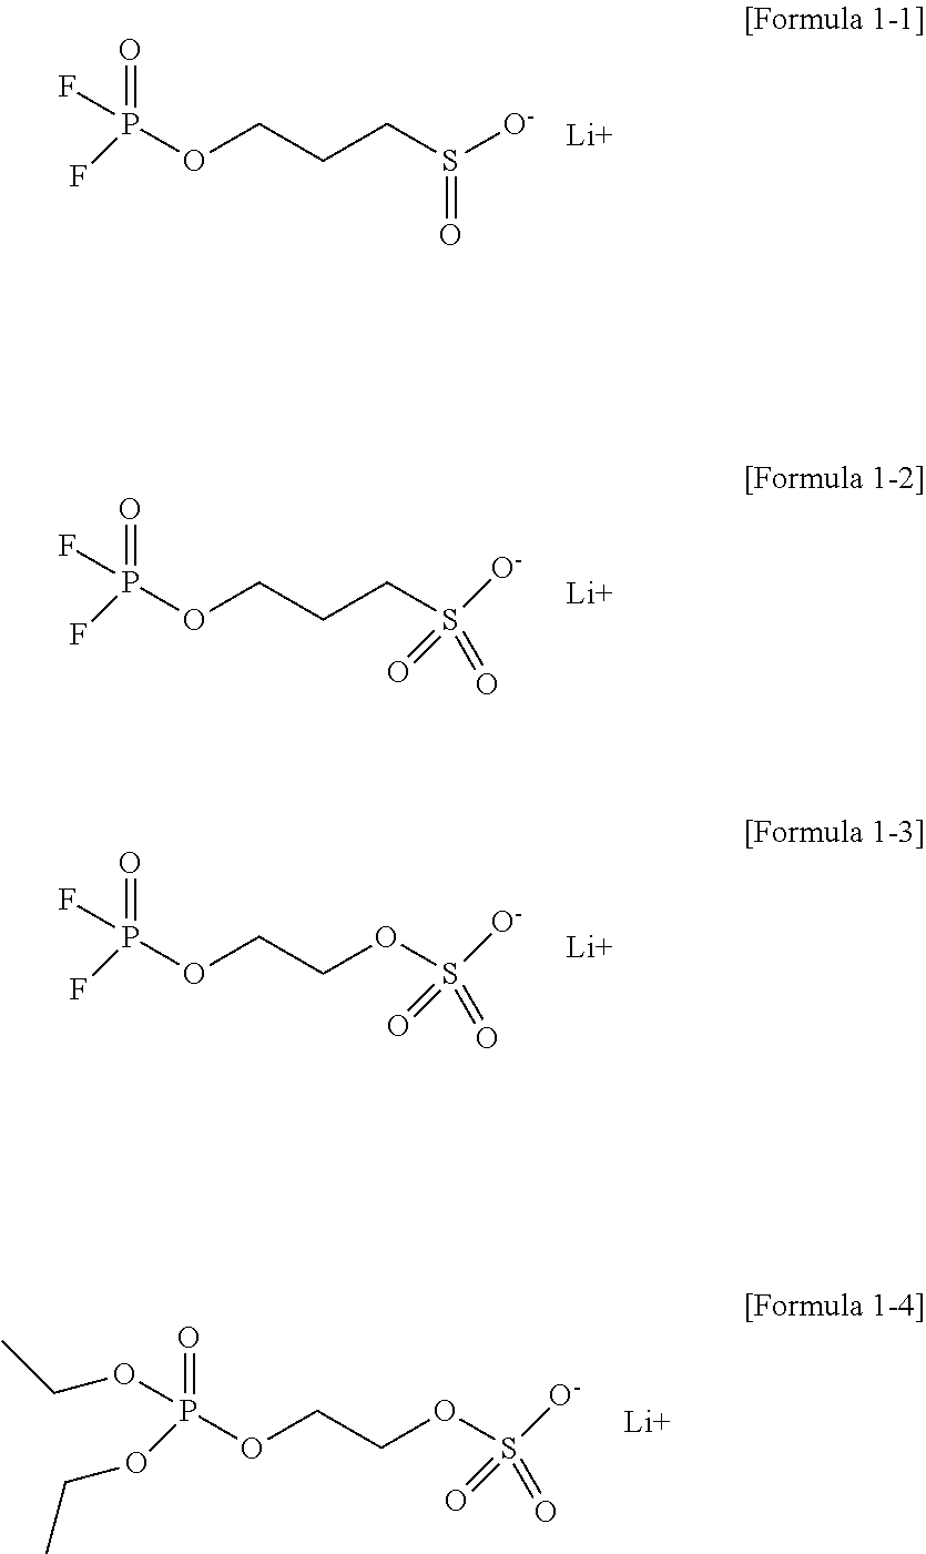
C(S([O-])=O)CCOP(F)(=O)F.[Li].C(S([O-])(=O)=O)CCOP(F)(=O)F.[Li].O(S([O-])(=O)=O)CCOP(F)(=O)F.[Li].O(S([O-])(=O)=O)CCOP(OCC)(=O)OCC.[Li]
